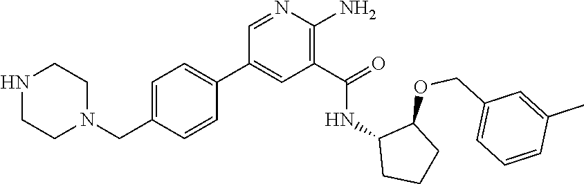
C1=C(CN2CCNCC2)C=CC(C2=CC(C(=O)NC3CCCC3OCC3=CC=CC(C)=C3)=C(N)N=C2)=C1
